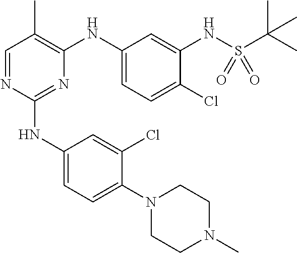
C1=NC(NC2=CC=C(N3CCN(C)CC3)C(Cl)=C2)=NC(NC2=CC=C(Cl)C(NS(C(C)(C)C)(=O)=O)=C2)=C1C
